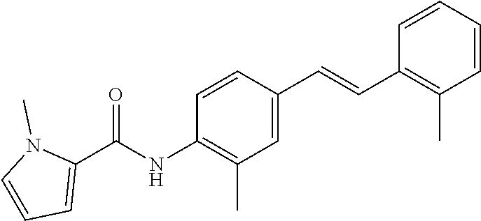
C1(C=CC2=C(C)C=CC=C2)=CC(C)=C(NC(C2=CC=CN2C)=O)C=C1
